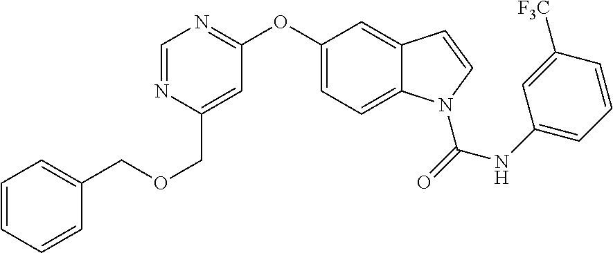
C1(COCC2=CC=CC=C2)=CC(OC2=CC=C3C(=C2)C=CN3C(NC2=CC=CC([F3C])=C2)=O)=NC=N1
